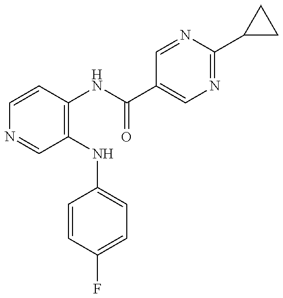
C1=CC(NC(C2=CN=C(C3CC3)N=C2)=O)=C(NC2=CC=C(F)C=C2)C=N1
